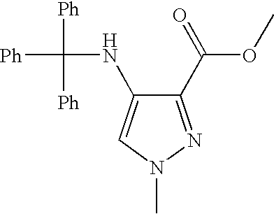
C1(C(=O)OC)=NN(C)C=C1NC([Ph])([Ph])[Ph]
